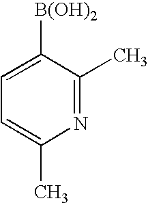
C1=C([B(OH)2])C(C)=NC(C)=C1
